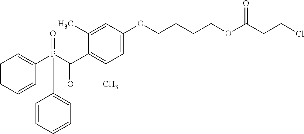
C1=C(OCCCCOC(CCCl)=O)C=C(C)C(C(P(C2=CC=CC=C2)(=O)C2=CC=CC=C2)=O)=C1C
